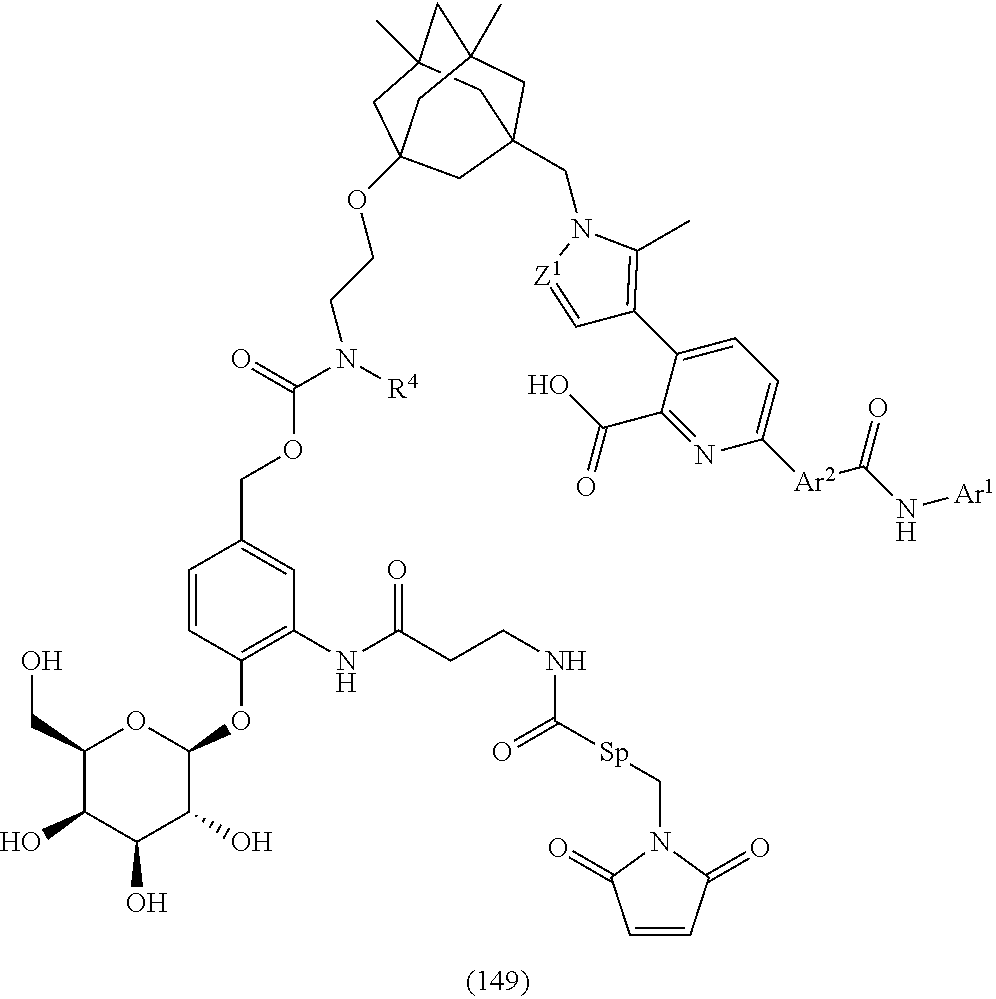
C(C1C(O)C(O)C(O)C(OC2=C(NC(CCNC(=O)[Sp]CN3C(=O)C=CC3=O)=O)C=C(COC(N([R4])CCOC34CC5(C)CC(CN6C(C)=C(C7=CC=C([Ar2]C(N[Ar1])=O)N=C7C(=O)O)C=[Z1]6)(CC(C)(C5)C3)C4)=O)C=C2)O1)O
